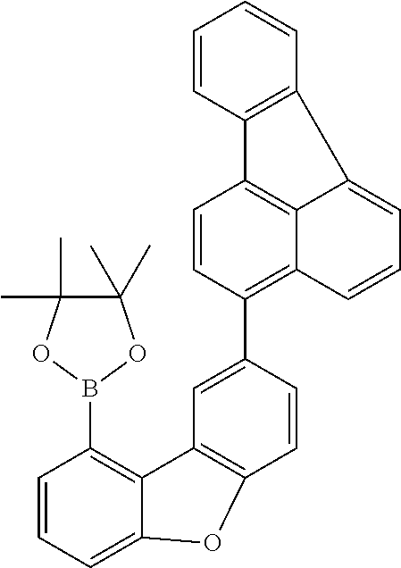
C1=CC=C2C(=C1B1OC(C)(C)C(C)(C)O1)C1=C(C=CC(C3=C4C5=C(C=C3)C3=C(C5=CC=C4)C=CC=C3)=C1)O2
